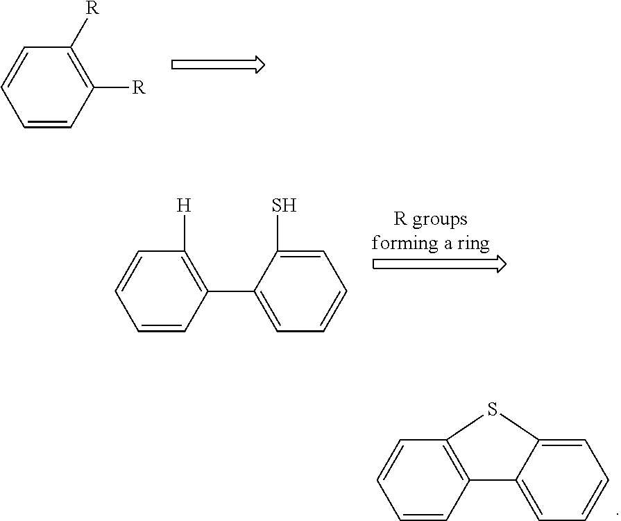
C1=CC([R])=C([R])C=C1.C1=CC2=C(C=C1)SC1=CC=CC=C21.C1=CC(C2=CC=CC=C2S)=C([H])C=C1
